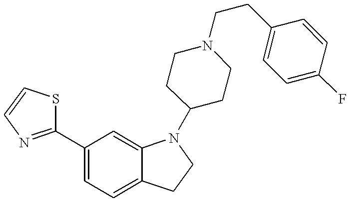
C1(C2=NC=CS2)=CC=C2C(=C1)N(C1CCN(CCC3=CC=C(F)C=C3)CC1)CC2
